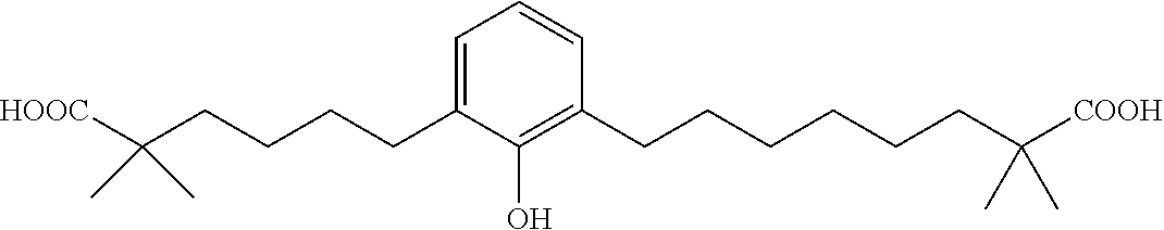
C1=CC(CCCCCCC(C)(C)[COOH])=C(O)C(CCCCC(C)(C)[HOOC])=C1
